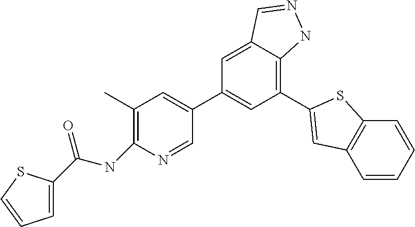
C1=C(C(NC2=C(C)C=C(C3=CC(C4=CC5=C(C=CC=C5)S4)=C4C(=C3)C=NN4)C=N2)=O)SC=C1
